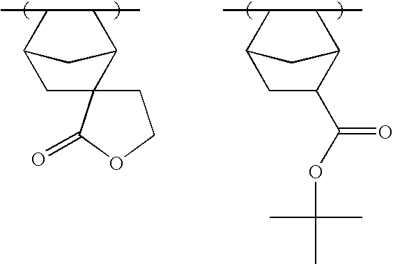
C12CC3(C(C(C)C1C)C2)CCOC3=O.C12CC(C(OC(C)(C)C)=O)C(C(C)C1C)C2
